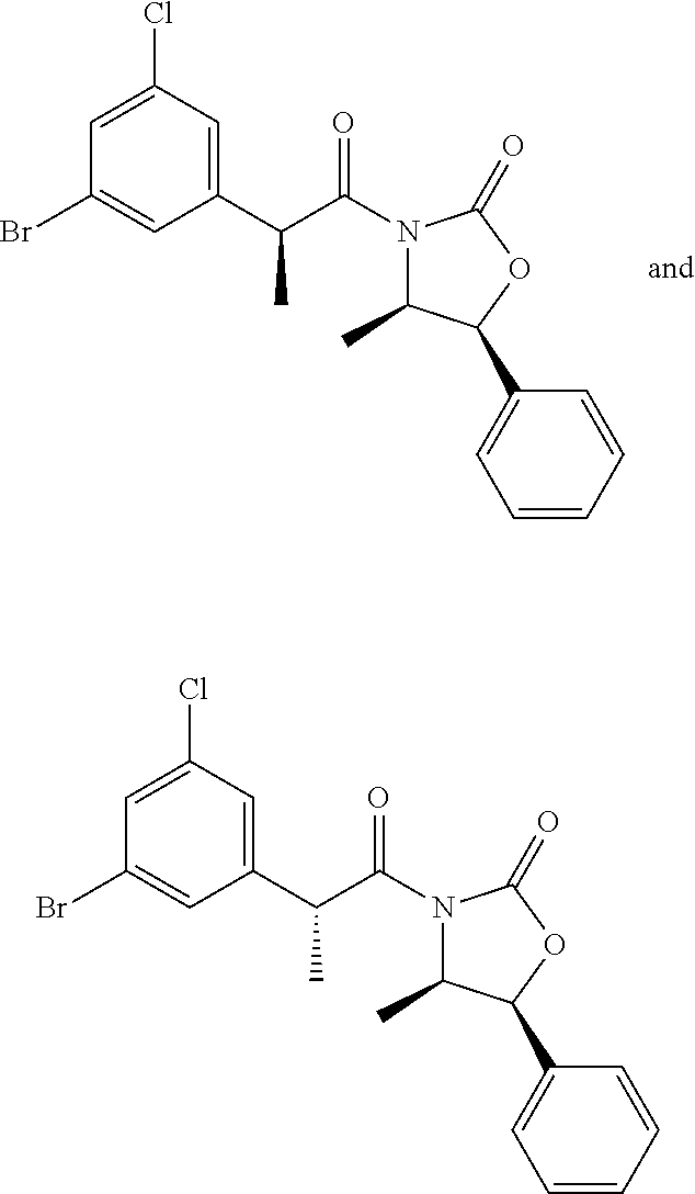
BrC1=CC(C(C(=O)N2C(C)C(C3=CC=CC=C3)OC2=O)C)=CC(Cl)=C1.BrC1=CC(C(C(=O)N2C(C)C(C3=CC=CC=C3)OC2=O)C)=CC(Cl)=C1
